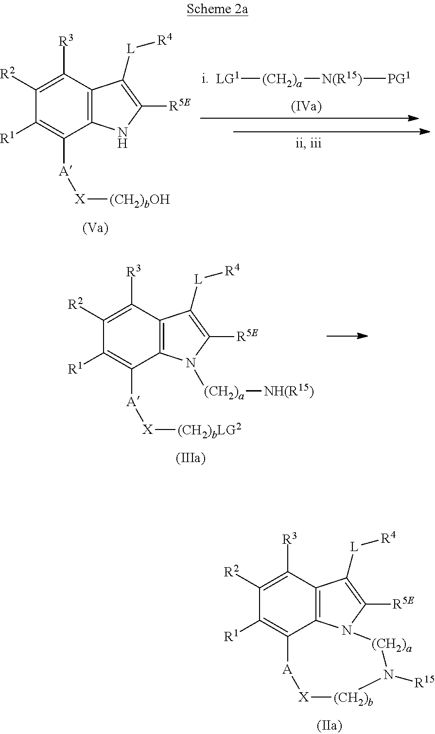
C12=C3C([R3])=C([R2])C([R1])=C1[A][X][(CH2)b]N([R15])[(CH2)a]N2C([R5E])=C3[L][R4].C12=C(C([R3])=C([R2])C([R1])=C1[A][X][(CH2)bOH])C([L][R4])=C([R5E])N2.[LG1][(CH2)a][N(R15)][PG1].C12=C(C([R3])=C([R2])C([R1])=C1[A][X][(CH2)bLG2])C([L][R4])=C([R5E])N2[(CH2)a][NH(R15)]
